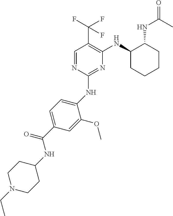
C1(NC2=CC=C(C(NC3CCN(CC)CC3)=O)C=C2OC)=NC(NC2CCCCC2NC(C)=O)=C(C(F)(F)F)C=N1
